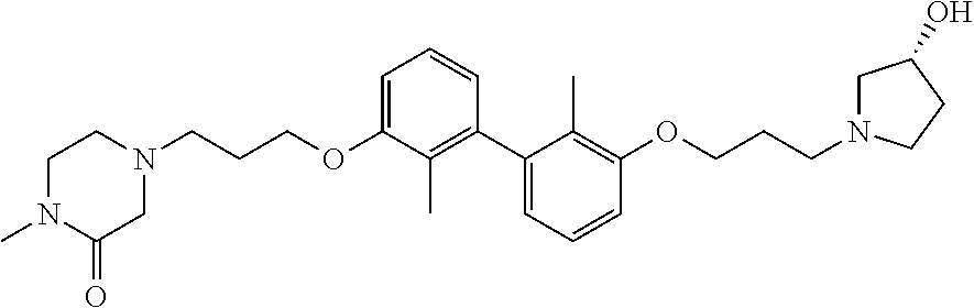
C1=C(OCCCN2CCN(C)C(=O)C2)C(C)=C(C2=CC=CC(OCCCN3CC(O)CC3)=C2C)C=C1
